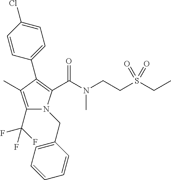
C1(C2=C(C(N(CCS(CC)(=O)=O)C)=O)N(CC3=CC=CC=C3)C(C(F)(F)F)=C2C)=CC=C(Cl)C=C1
